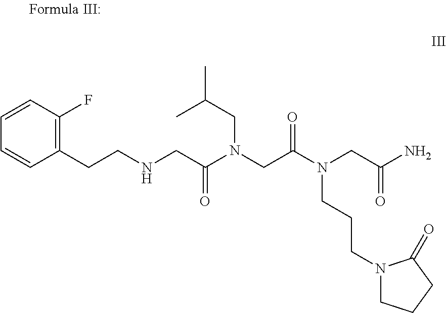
C1=CC(F)=C(CCNCC(N(CC(N(CC(N)=O)CCCN2CCCC2=O)=O)CC(C)C)=O)C=C1
